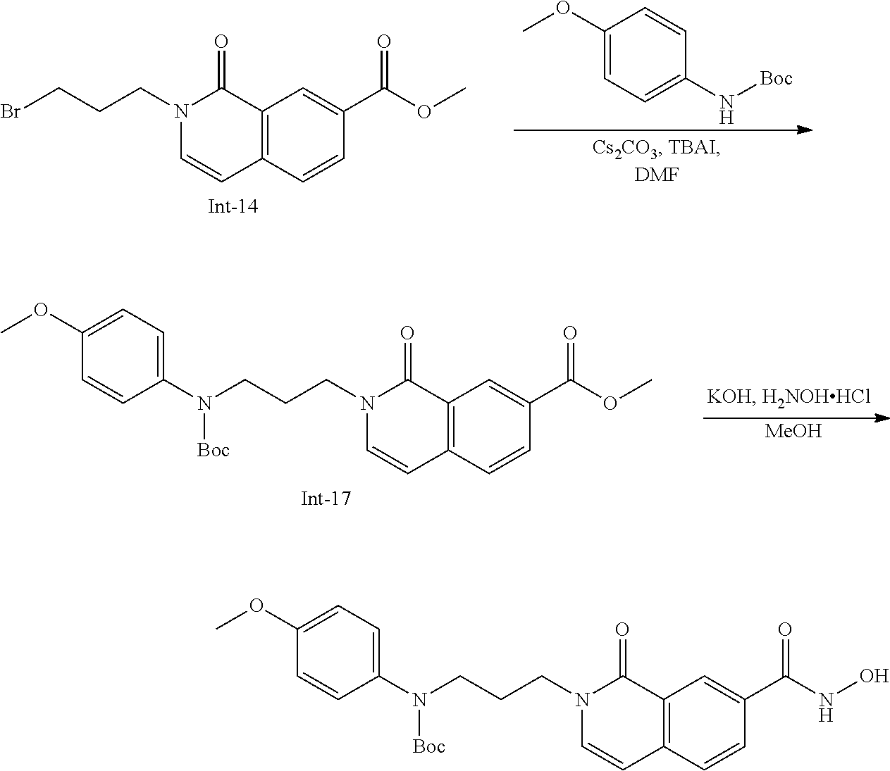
BrCCCN1C=CC2=C(C1=O)C=C(C(OC)=O)C=C2.C1(OC)=CC=C(N[Boc])C=C1.N(CCCN1C=CC2=C(C1=O)C=C(C(OC)=O)C=C2)(C1=CC=C(OC)C=C1)[Boc].[MeOH].N(CCCN1C=CC2=C(C1=O)C=C(C(NO)=O)C=C2)(C1=CC=C(OC)C=C1)[Boc]
